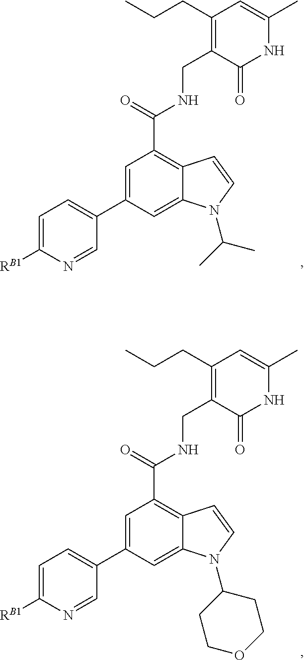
C1=C([RB1])N=CC(C2=CC(C(=O)NCC3=C(CCC)C=C(C)NC3=O)=C3C(=C2)N(C(C)C)C=C3)=C1.C1=C([RB1])N=CC(C2=CC(C(=O)NCC3=C(CCC)C=C(C)NC3=O)=C3C(=C2)N(C2CCOCC2)C=C3)=C1
